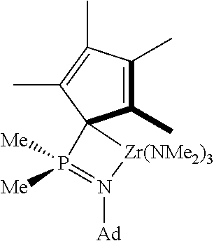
C1(C)=C(C)C(C)=C(C)C12P([Me])([Me])=N([Ad])[Zr(NMe2)3]2
